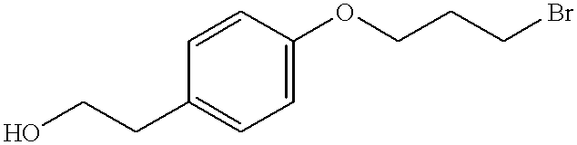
OCCC1=CC=C(OCCCBr)C=C1
